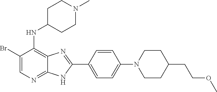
C1(Br)=CN=C2C(=C1NC1CCN(C)CC1)N=C(C1=CC=C(N3CCC(CCOC)CC3)C=C1)N2
